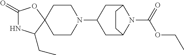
C1(=O)NC(CC)C2(O1)CCN(C1CC3N(C(OCC)=O)C(C1)CC3)CC2
